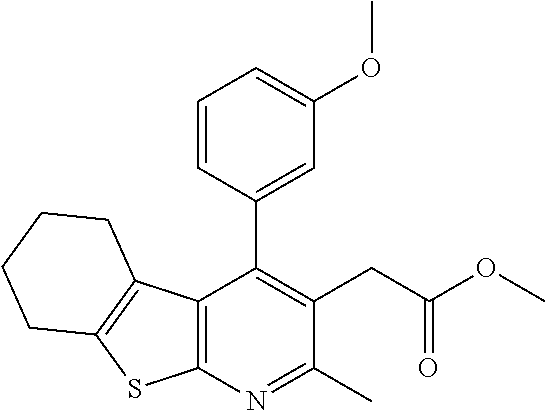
C12=C(N=C(C)C(CC(OC)=O)=C1C1=CC(OC)=CC=C1)SC1=C2CCCC1
